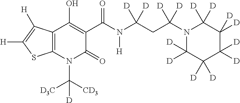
C12=C(N(C([CD3])([D3C])[D])C(=O)C(C(N(C(CC(N3C([D])([D])C([D])([D])C([D])([D])C([D])([D])C3([D])[D])([D])[D])([D])[D])[H])=O)=C1O)SC([H])=C2[H]
